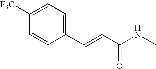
C(C=CC1=CC=C([F3C])C=C1)(NC)=O
